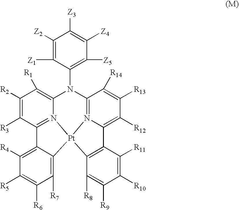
C1([Z2])=C([Z1])C(N2C3=C([R1])C([R2])=C([R3])C4=N3[Pt]3(N5=C2C([R14])=C([R13])C([R12])=C5C2=C3C([R8])=C([R9])C([R10])=C2[R11])C2=C([R7])C([R6])=C([R5])C([R4])=C42)=C([Z5])C([Z4])=C1[Z3]
